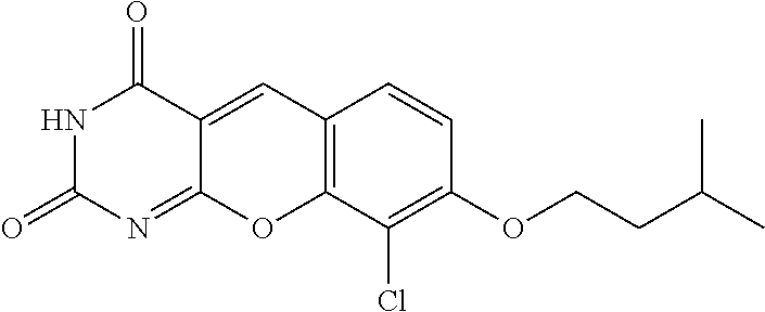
N1C(=O)N=C2C(=CC3=C(O2)C(Cl)=C(OCCC(C)C)C=C3)C1=O
